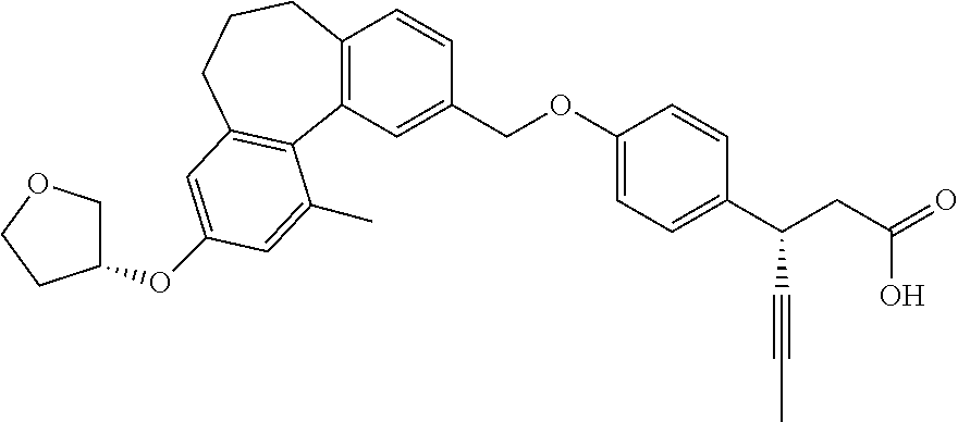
C12=C(C=C(COC3=CC=C(C(CC(=O)O)C#CC)C=C3)C=C1)C1=C(CCC2)C=C(OC2COCC2)C=C1C
